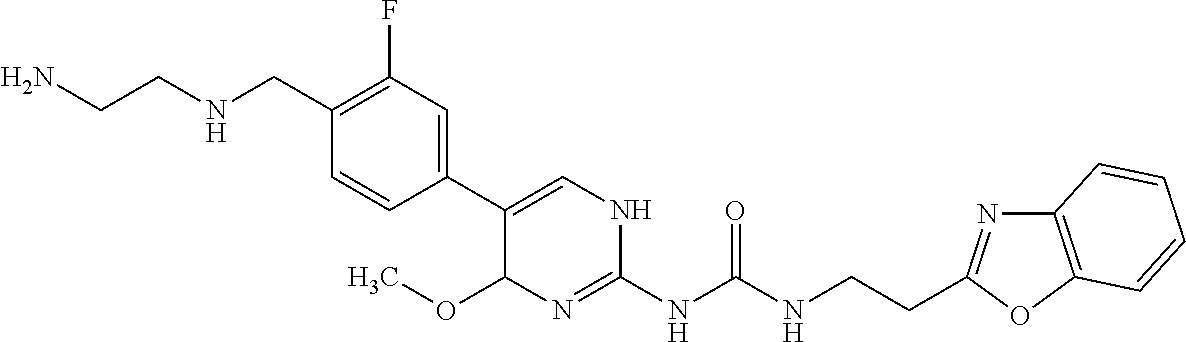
C1(C2=CNC(NC(NCCC3=NC4=C(O3)C=CC=C4)=O)=NC2OC)=CC(F)=C(CNCCN)C=C1
